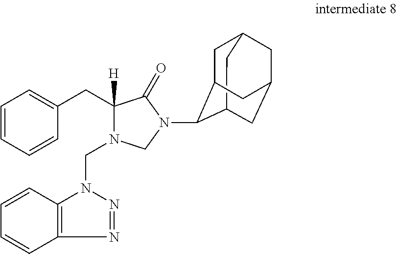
C12CC3CC(C1N1CN(CN4C5=C(N=N4)C=CC=C5)C(CC4=CC=CC=C4)([H])C1=O)CC(C3)C2
